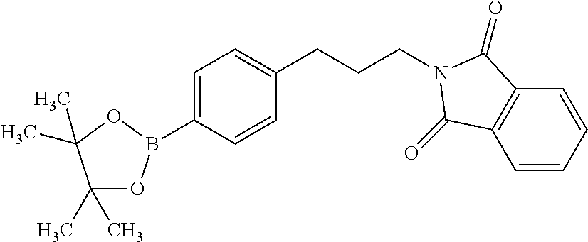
C1=CC=CC2=C1C(=O)N(CCCC1=CC=C(B3OC(C)(C)C(C)(C)O3)C=C1)C2=O
